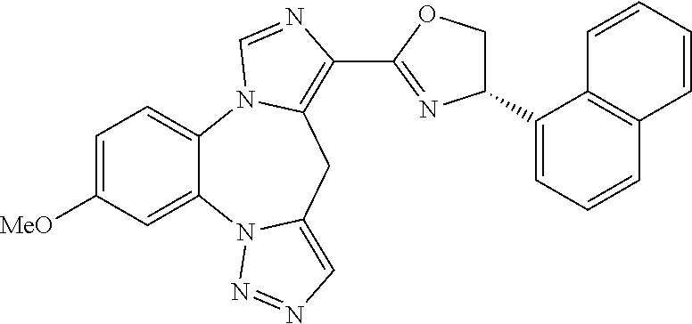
C1=C([MeO])C=C2C(=C1)N1C(=C(C3=NC(C4=CC=CC5=C4C=CC=C5)CO3)N=C1)CC1=CN=NN21
